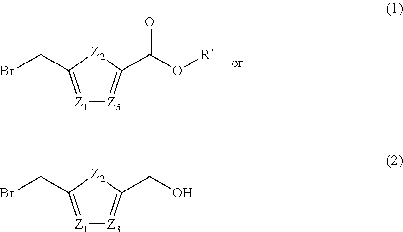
[Z1]1=C(CBr)[Z2]C(C(O[R])=O)=[Z3]1.[Z1]1=C(CBr)[Z2]C(CO)=[Z3]1
